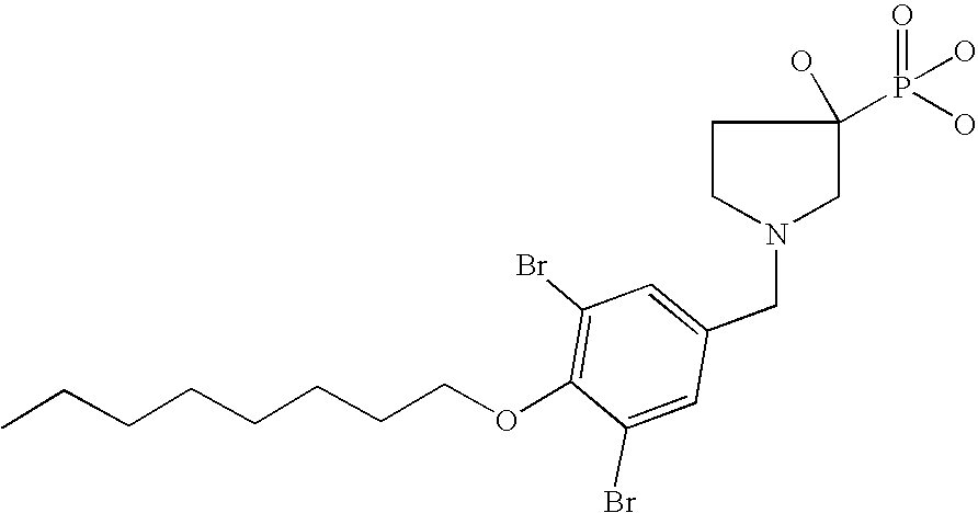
C1(Br)=C(OCCCCCCCC)C(Br)=CC(CN2CC(O)(P(O)(O)=O)CC2)=C1
